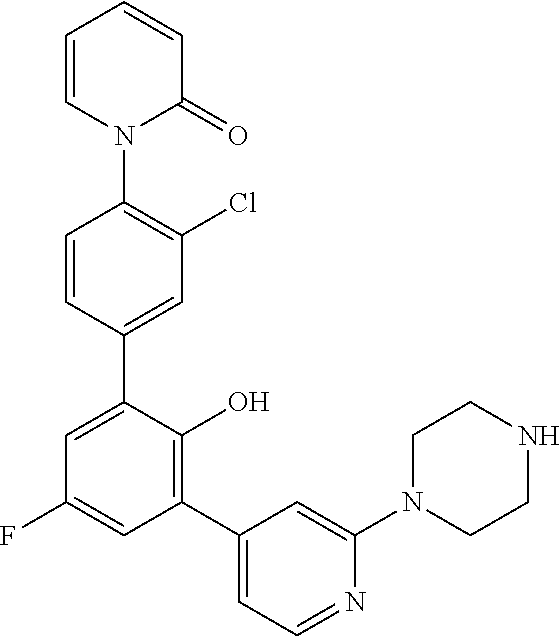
C1=C(C2=CC(Cl)=C(N3C(=O)C=CC=C3)C=C2)C(O)=C(C2=CC=NC(N3CCNCC3)=C2)C=C1F
